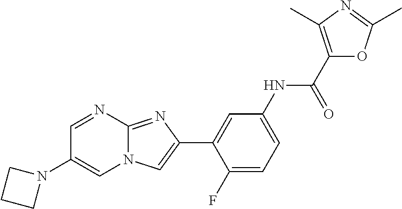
C1=NC2=NC(C3=CC(NC(C4=C(C)N=C(C)O4)=O)=CC=C3F)=CN2C=C1N1CCC1
